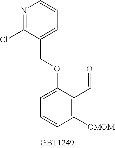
N1=C(Cl)C(COC2=CC=CC([OMOM])=C2C=O)=CC=C1
